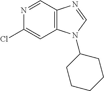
C12=C(C=NC(Cl)=C1)N=CN2C1CCCCC1
